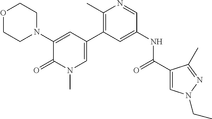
O1CCN(C2=CC(C3=C(C)N=CC(NC(C4=CN(CC)N=C4C)=O)=C3)=CN(C)C2=O)CC1
